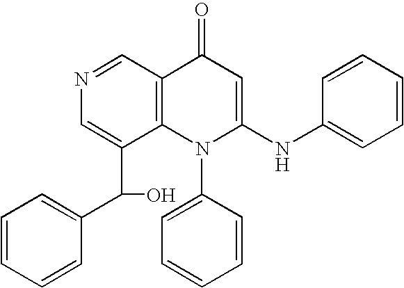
N1=CC2=C(C(C(O)C3=CC=CC=C3)=C1)N(C1=CC=CC=C1)C(NC1=CC=CC=C1)=CC2=O
